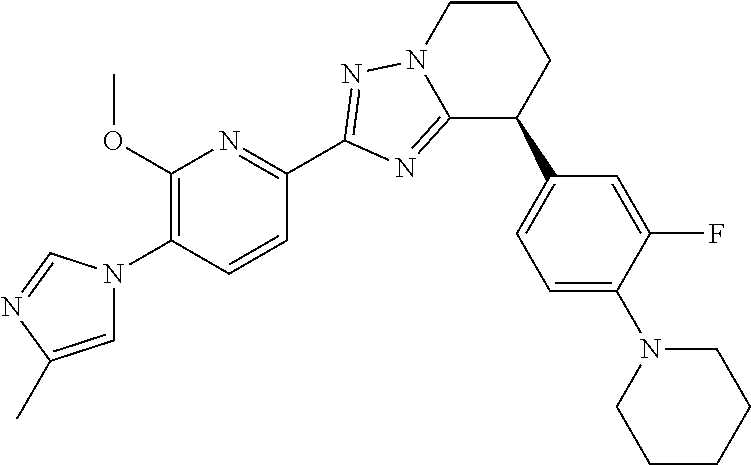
C1(OC)=C(N2C=C(C)N=C2)C=CC(C2=NN3C(=N2)C(C2=CC=C(N4CCCCC4)C(F)=C2)CCC3)=N1
